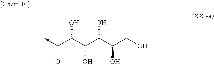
C<-C(C(C(C(C(CO)O)O)O)O)=O
